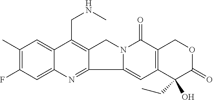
C1(C)=C(F)C=C2C(=C1)C(CNC)=C1C(=N2)C2=CC3=C(C(=O)N2C1)COC(=O)C3(CC)O
